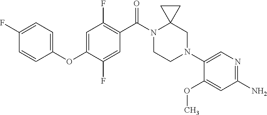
C1(F)=CC=C(OC2=CC(F)=C(C(N3CCN(C4=CN=C(N)C=C4OC)CC34CC4)=O)C=C2F)C=C1
